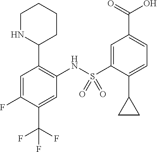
C1=C(F)C(C(F)(F)F)=CC(NS(C2=CC(C(=O)O)=CC=C2C2CC2)(=O)=O)=C1C1CCCCN1
